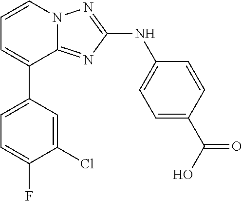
C1=C(C2=CC=CN3C2=NC(NC2=CC=C(C(O)=O)C=C2)=N3)C=C(Cl)C(F)=C1
